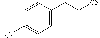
C1=CC(CC[CN])=CC=C1N
